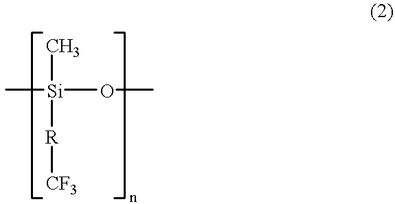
C[Si](OC)(C)[R][CF3]
